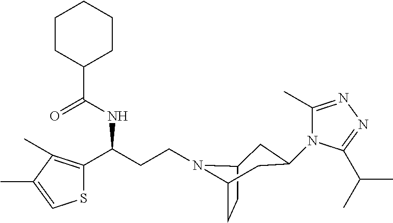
C(CCN1C2CC(N3C(C)=NN=C3C(C)C)CC1CC2)(C1=C(C)C(C)=CS1)NC(=O)C1CCCCC1
